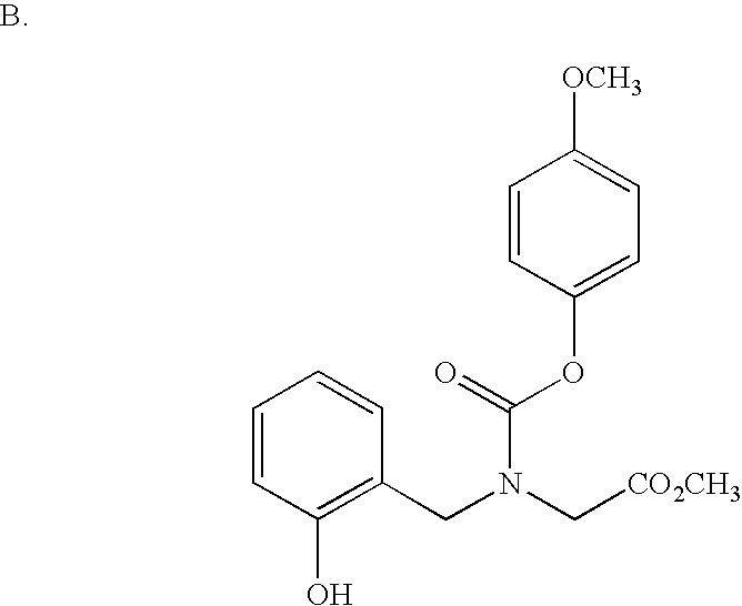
C1=CC(OC(=O)N(C[CO2CH3])CC2=C(O)C=CC=C2)=CC=C1[OCH3]
